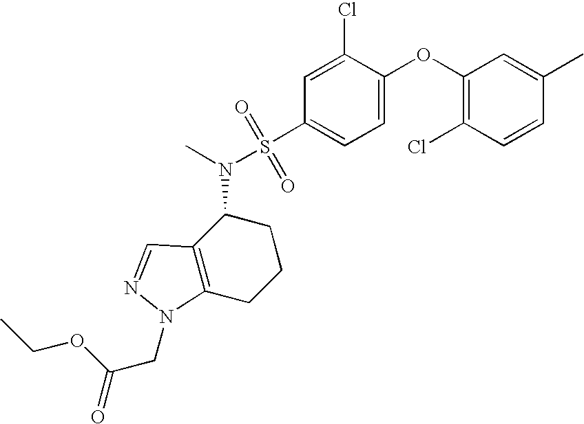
C1(OC2=CC=C(S(N(C)C3C4=C(CCC3)N(CC(=O)OCC)N=C4)(=O)=O)C=C2Cl)=C(Cl)C=CC(C)=C1
